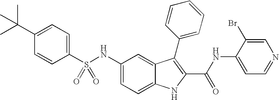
C1(C(C)(C)C)=CC=C(S(NC2=CC=C3C(=C2)C(C2=CC=CC=C2)=C(C(NC2=CC=NC=C2Br)=O)N3)(=O)=O)C=C1
